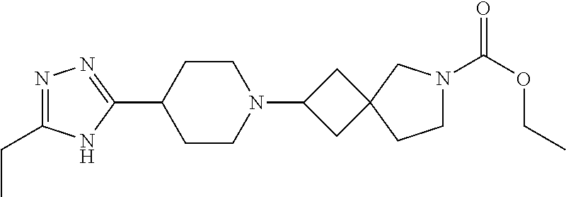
N1=C(CC)NC(C2CCN(C3CC4(C3)CCN(C(OCC)=O)C4)CC2)=N1
